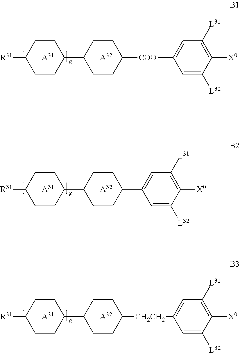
[R31]C1CCC(C2CCC([COO]C3=CC([L31])=C([X0])C([L32])=C3)CC2)CC1.[A31].[A32].[R31]C1CCC(C2CCC([CH2CH2]C3=CC([L31])=C([X0])C([L32])=C3)CC2)CC1.[A31].[A32].[A31].[A32].[R31]C1CCC(C2CCC(C3=CC([L31])=C([X0])C([L32])=C3)CC2)CC1
